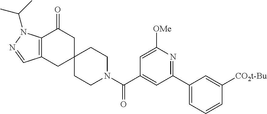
C12=C(CC3(CC1=O)CCN(C(C1=CC(C4=CC=CC([CO2t-Bu])=C4)=NC([OMe])=C1)=O)CC3)C=NN2C(C)C
